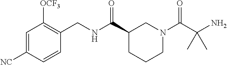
C1=C([NC])C=CC(CNC(C2CCCN(C(C(N)(C)C)=O)C2)=O)=C1[OCF3]
